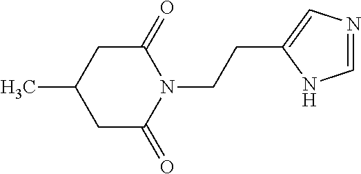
C1C(=O)N(CCC2=CN=CN2)C(=O)CC1C
